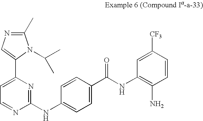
C1(C)=NC=C(C2=CC=NC(NC3=CC=C(C(NC4=C(N)C=CC([CF3])=C4)=O)C=C3)=N2)N1C(C)C
